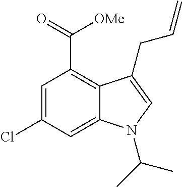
C1=C(Cl)C=C2C(=C1C(=O)[OMe])C(CC=C)=CN2C(C)C
